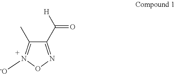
C1(C([H])=O)=NON([-O])=C1C
